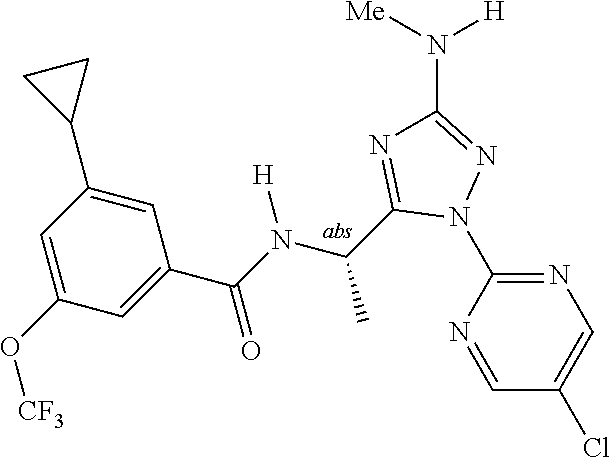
C1(N2N=C(N([H])[Me])N=C2C(C)N([H])C(=O)C2=CC(O[CF3])=CC(C3CC3)=C2)=NC=C(Cl)C=N1
